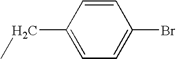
C1=CC(CC)=CC=C1Br
